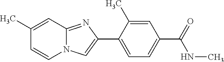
C1(C)=CC(C(NC)=O)=CC=C1C1=CN2C(=N1)C=C(C)C=C2
